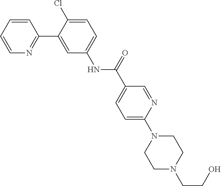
C1=CC=CN=C1C1=CC(NC(C2=CC=C(N3CCN(CCO)CC3)N=C2)=O)=CC=C1Cl
